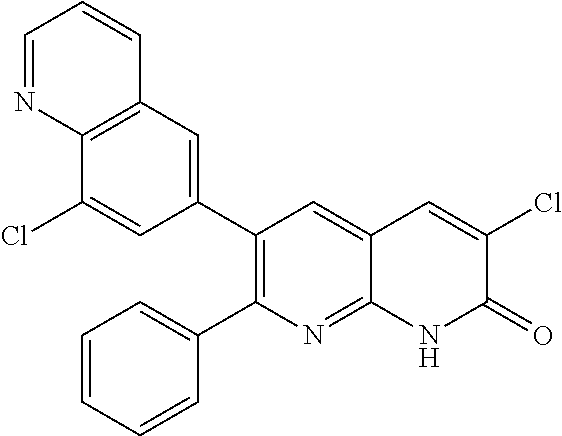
C12=C(C=C(C3=C(C4=CC=CC=C4)N=C4C(=C3)C=C(Cl)C(=O)N4)C=C1Cl)C=CC=N2
